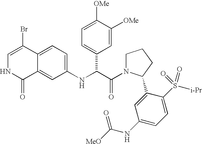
C1=C(Br)C2=CC=C(NC(C3=CC=C([OMe])C([OMe])=C3)C(=O)N3CCCC3C3=CC(NC([MeO])=O)=CC=C3S(=O)([i-Pr])=O)C=C2C(=O)N1
